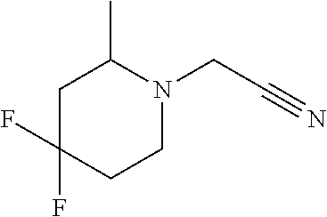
C1N(CC#N)C(C)CC(F)(F)C1
